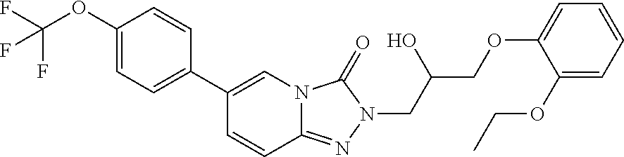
FC(F)(OC1=CC=C(C2=CN3C(=NN(CC(COC4=CC=CC=C4OCC)O)C3=O)C=C2)C=C1)F
